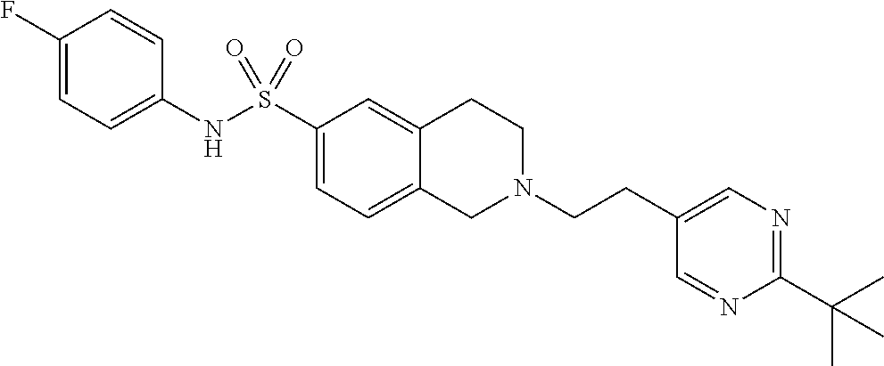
C1(F)=CC=C(NS(C2=CC=C3C(=C2)CCN(CCC2=CN=C(C(C)(C)C)N=C2)C3)(=O)=O)C=C1
